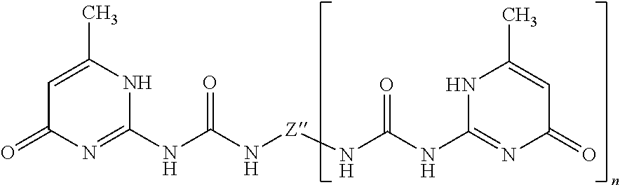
C1(=O)N=C(NC(N[Z]NC(NC2=NC(=O)C=C(C)N2)=O)=O)NC(C)=C1
